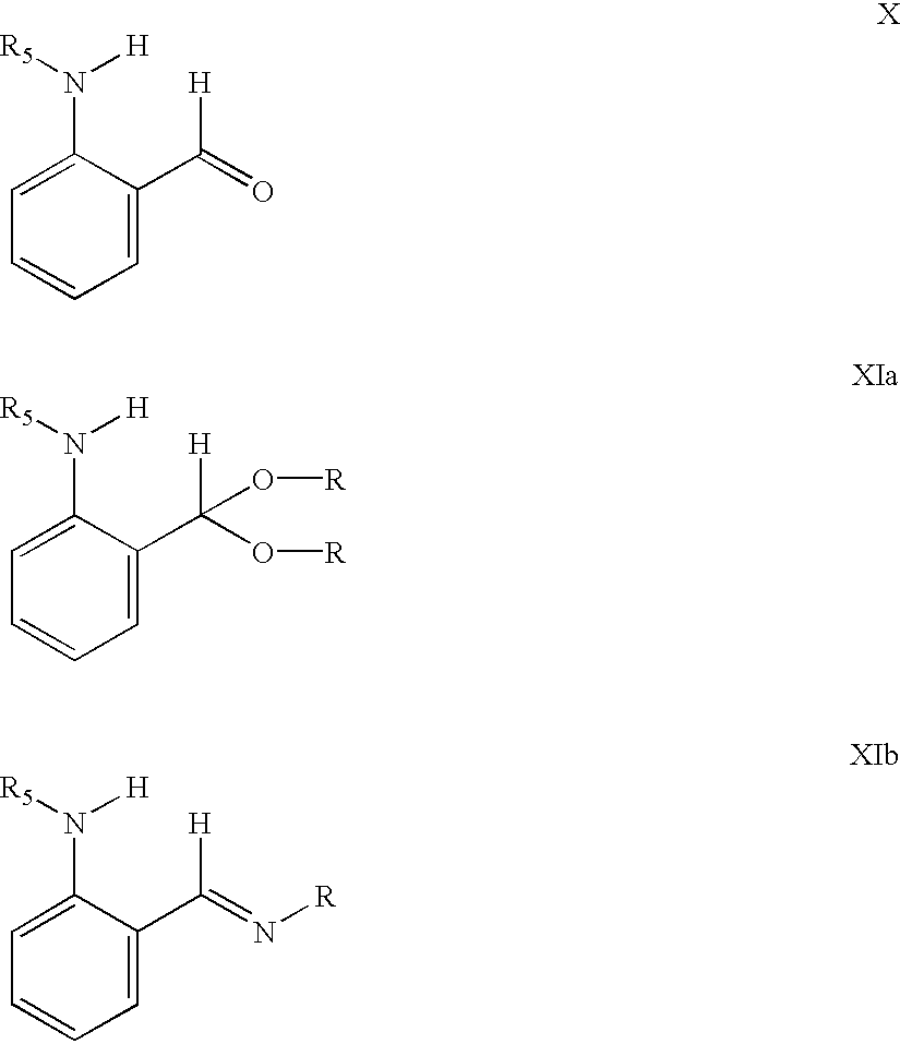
C1=C(C(=O)[H])C(N([R5])[H])=CC=C1.C1=C(C([H])(O[R])O[R])C(N([R5])[H])=CC=C1.C1=C(C([H])=N[R])C(N([R5])[H])=CC=C1
